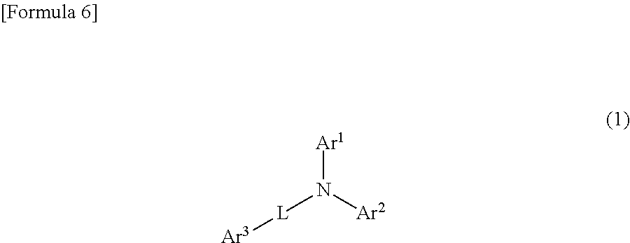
[Ar1]N([Ar2])[L][Ar3]
